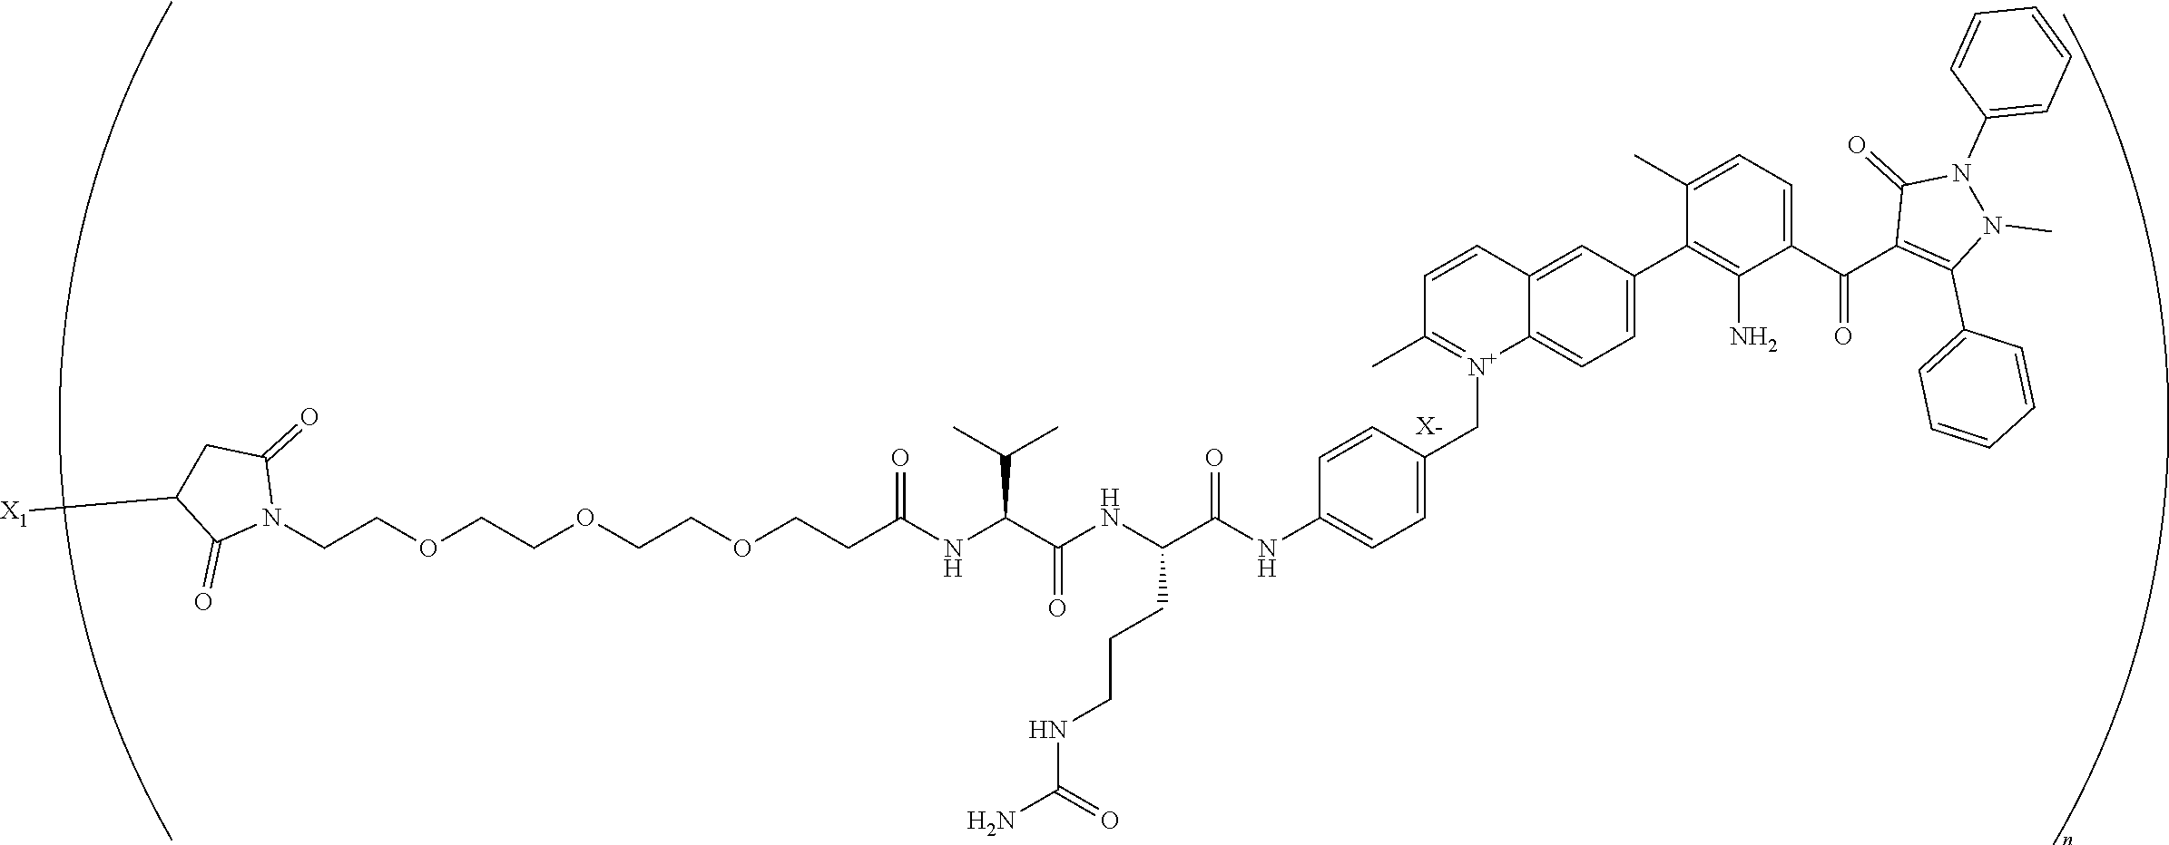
[X-].C(COCCOCCOCCC(NC(C(NC(C(NC1=CC=C(C[N+]2=C(C)C=CC3=CC(C4=C(N)C(C(=O)C5=C(C6=CC=CC=C6)N(C)N(C6=CC=CC=C6)C5=O)=CC=C4C)=CC=C23)C=C1)=O)CCCNC(N)=O)=O)C(C)C)=O)N1C(=O)CC([X1])C1=O
